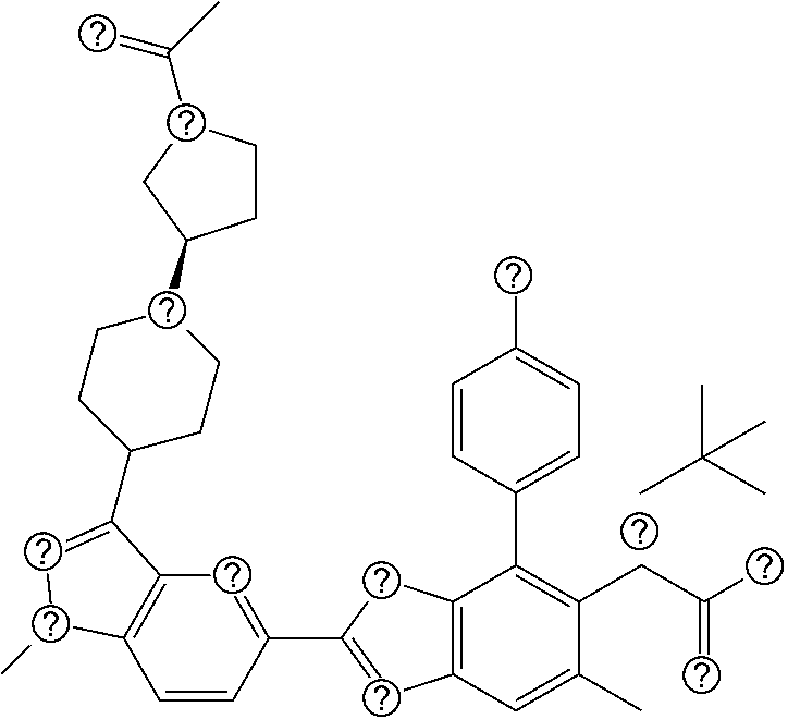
CC(C)(C)C.C1=CC(C2=CC3=C(C2)C(C2=CC=C(C)C=C2)=C(CC(C)=C)C(C)=C3)=CC2=C1C(C)C=C2C1CCC(C2CCC(C(C)=C)C2)CC1
